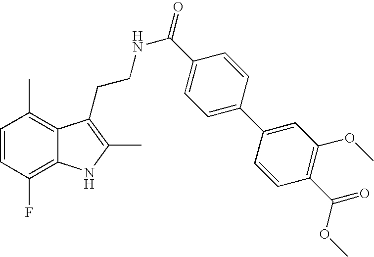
C1=CC(F)=C2C(=C1C)C(CCNC(=O)C1=CC=C(C3=CC(OC)=C(C(=O)OC)C=C3)C=C1)=C(C)N2
